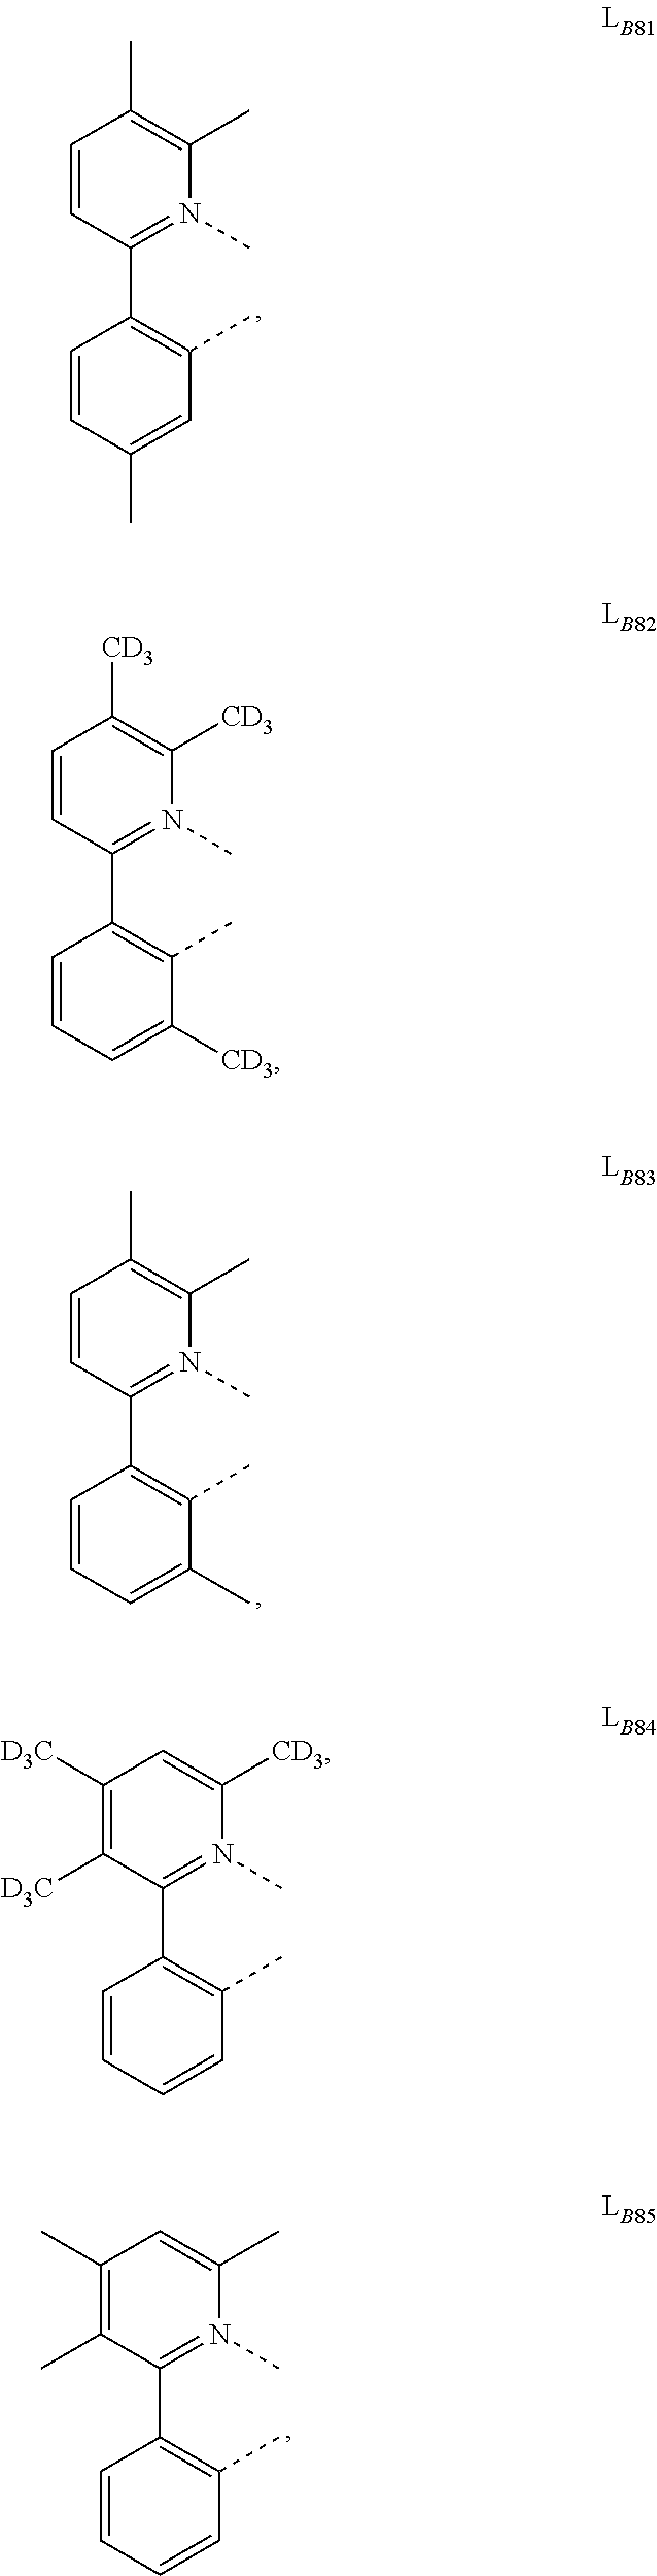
C1([CD3])=C([CD3])N(C)=C(C2=C(C)C([CD3])=CC=C2)C=C1.C1(C)=C(C)N(C)=C(C2=C(C)C=C(C)C=C2)C=C1.C1(C)=C(C)N(C)=C(C2=C(C)C(C)=CC=C2)C=C1.C1=C([CD3])N(C)=C(C2=C(C)C=CC=C2)C([D3C])=C1[D3C].C1=C(C)N(C)=C(C2=C(C)C=CC=C2)C(C)=C1C
